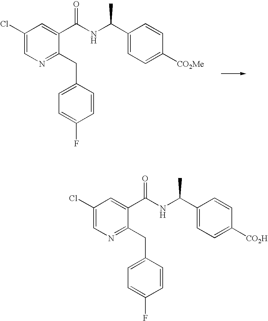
C1(Cl)=CN=C(CC2=CC=C(F)C=C2)C(C(NC(C2=CC=C([CO2Me])C=C2)C)=O)=C1.C1(Cl)=CN=C(CC2=CC=C(F)C=C2)C(C(NC(C2=CC=C([CO2H])C=C2)C)=O)=C1
